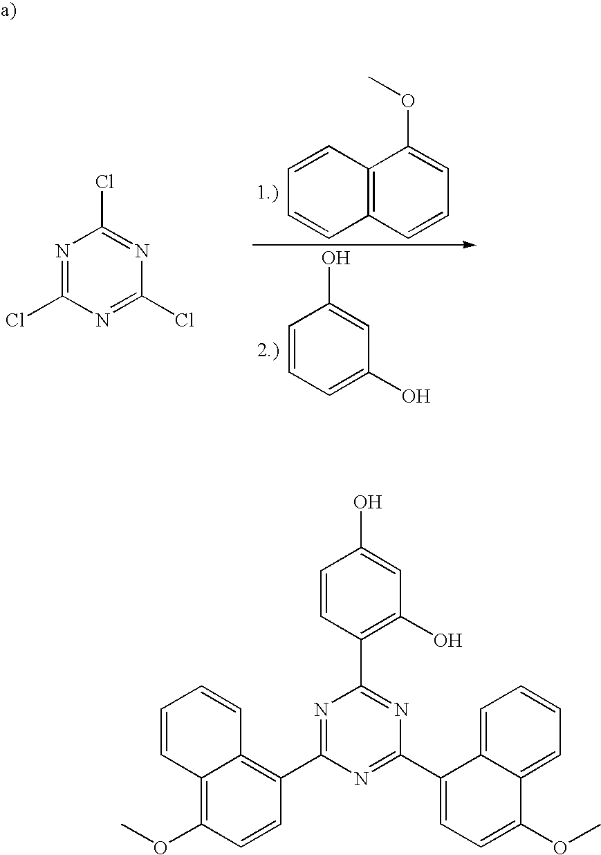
C1=CC2=C(C=C1)C=CC=C2OC.N1=C(Cl)N=C(Cl)N=C1Cl.C1=CC=C(O)C=C1O.C1=CC2=C(OC)C=CC(C3=NC(C4=C(O)C=C(O)C=C4)=NC(C4=CC=C(OC)C5=CC=CC=C45)=N3)=C2C=C1
